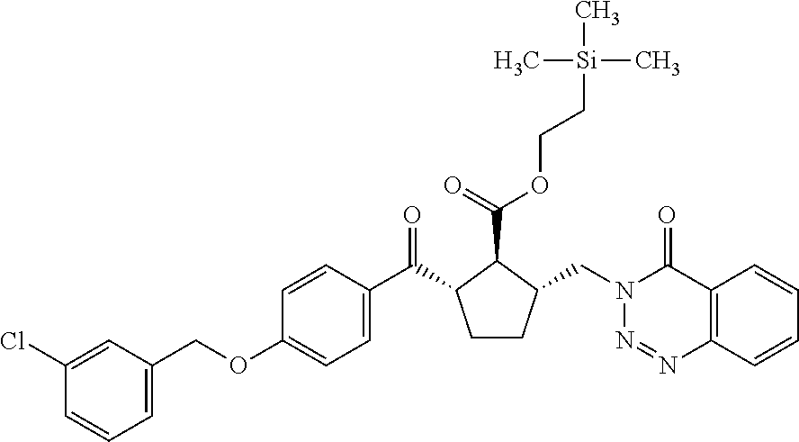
C1(OCC2=CC=CC(Cl)=C2)=CC=C(C(C2CCC(CN3N=NC4=C(C3=O)C=CC=C4)C2C(=O)OCC[Si](C)(C)C)=O)C=C1
